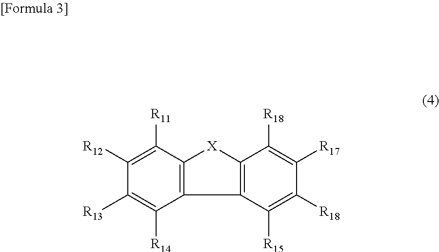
C1([R11])=C([R12])C([R13])=C([R14])C2=C1[X]C1=C2C([R15])=C([R18])C([R17])=C1[R18]
